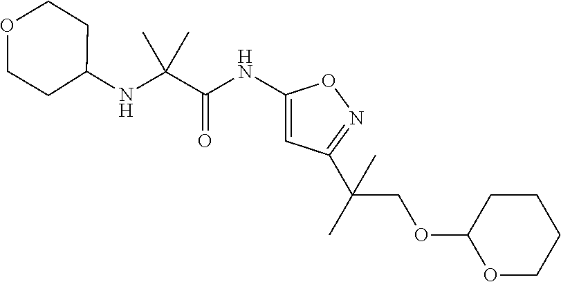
N(C(C(NC1=CC(C(C)(COC2OCCCC2)C)=NO1)=O)(C)C)C1CCOCC1
